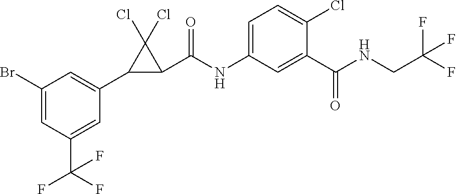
C1=C(Br)C=C(C2C(C(NC3=CC=C(Cl)C(C(NCC(F)(F)F)=O)=C3)=O)C2(Cl)Cl)C=C1C(F)(F)F
